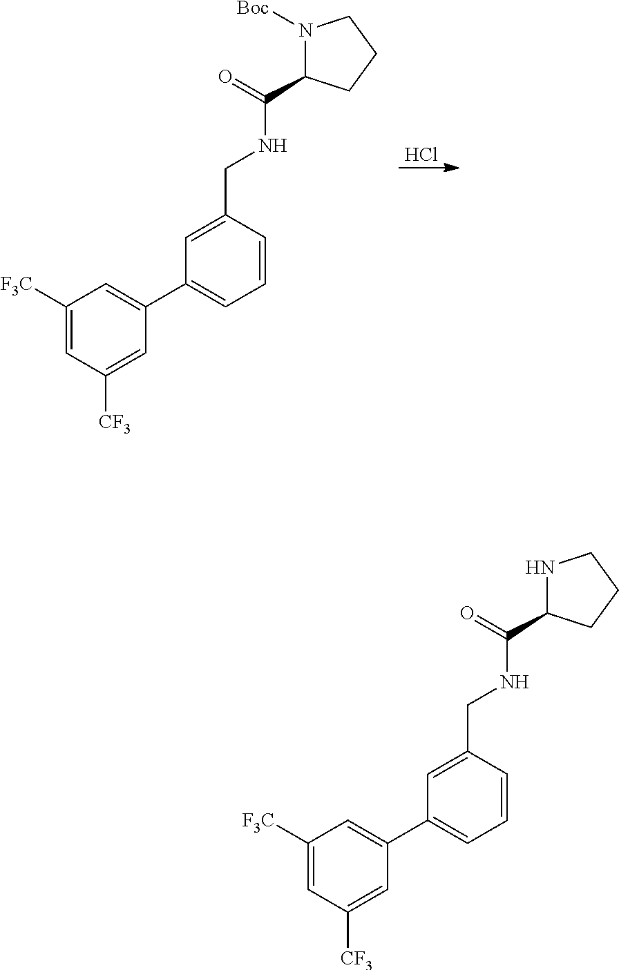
N1([Boc])C(C(=O)NCC2=CC(C3=CC([F3C])=CC([CF3])=C3)=CC=C2)CCC1.Cl.N1C(C(=O)NCC2=CC(C3=CC([F3C])=CC([CF3])=C3)=CC=C2)CCC1
